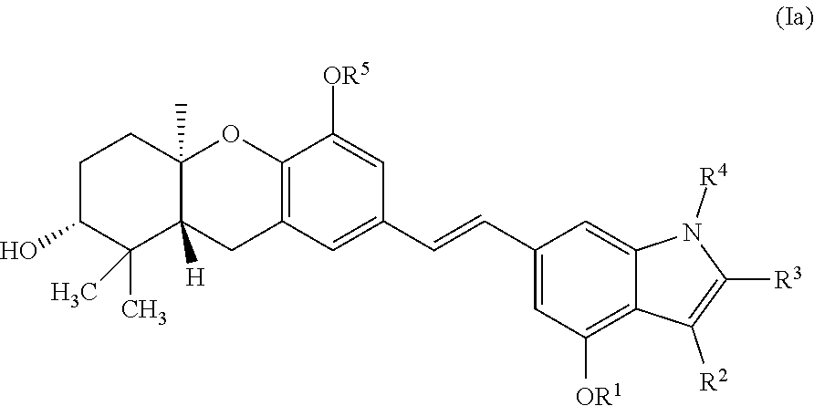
C1C(O)C(C)(C)C2([H])C(C)(C1)OC1=C(C2)C=C(C=CC2=CC([OR1])=C3C(=C2)N([R4])C([R3])=C3[R2])C=C1[OR5]
